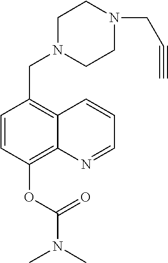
C1=CC(OC(N(C)C)=O)=C2C(=C1CN1CCN(CC#C)CC1)C=CC=N2
